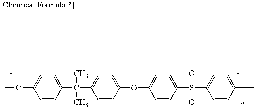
C1=CC(C(C)(C)C2=CC=C(OC3=CC=C(S(=O)(=O)C4=CC=C(C)C=C4)C=C3)C=C2)=CC=C1OC
